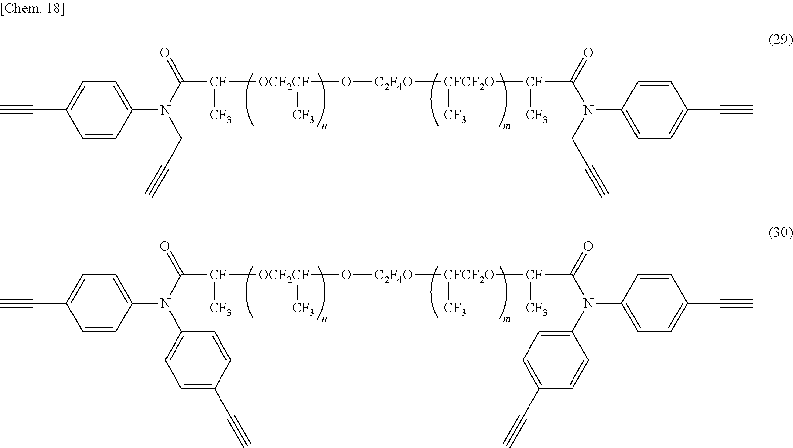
C([CF]([OCF2CF]([CF3])O[C2F4O][CFCF2O]([CF3])[CF]([CF3])C(=O)N(CC#C)C1=CC=C(C#C)C=C1)[CF3])(=O)N(CC#C)C1=CC=C(C#C)C=C1.C([CF]([OCF2CF]([CF3])O[C2F4O][CFCF2O]([CF3])[CF]([CF3])C(=O)N(C1=CC=C(C#C)C=C1)C1=CC=C(C#C)C=C1)[CF3])(=O)N(C1=CC=C(C#C)C=C1)C1=CC=C(C#C)C=C1
